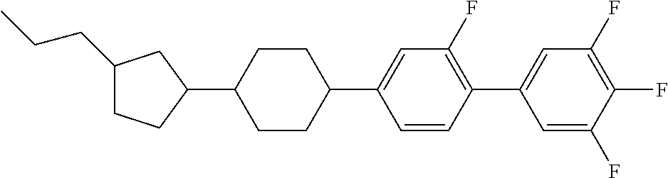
C1(CCC)CCC(C2CCC(C3=CC(F)=C(C4=CC(F)=C(F)C(F)=C4)C=C3)CC2)C1
